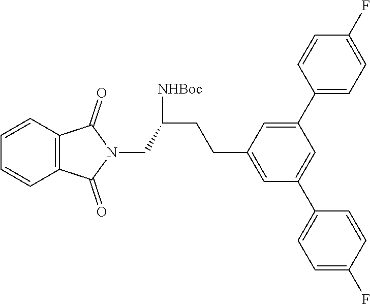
C(CC([NHBoc])CN1C(=O)C2=C(C1=O)C=CC=C2)C1=CC(C2=CC=C(F)C=C2)=CC(C2=CC=C(F)C=C2)=C1
